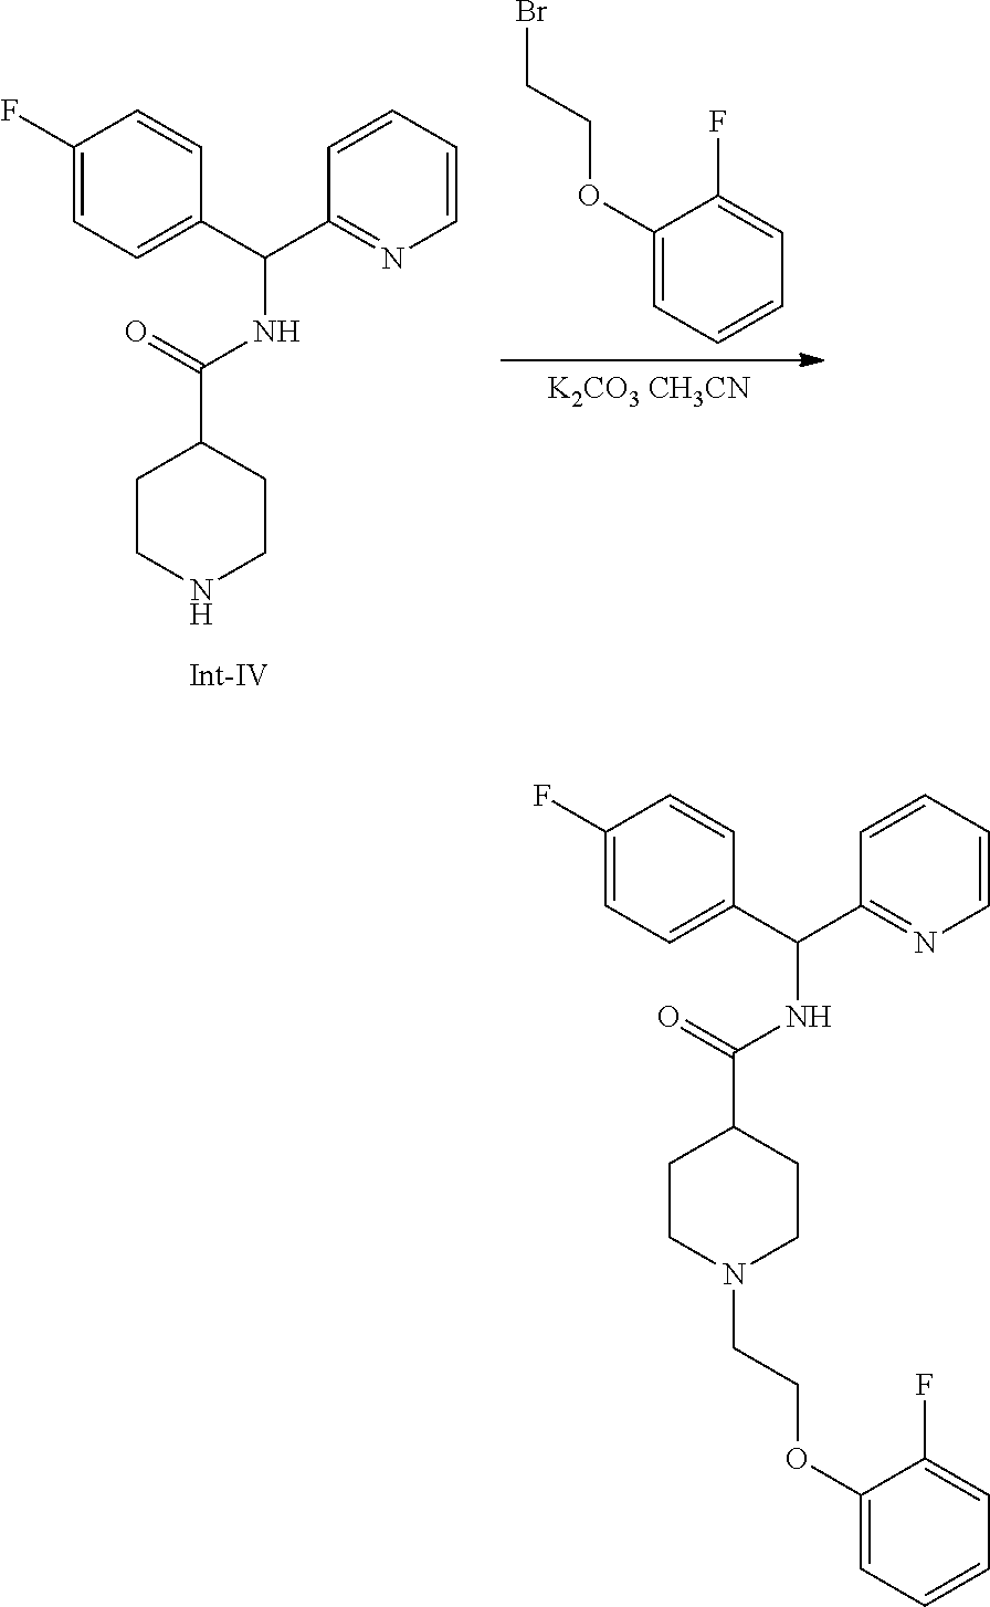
[K2CO3 CH3CN].C1(OCCBr)=CC=CC=C1F.C1CNCCC1C(NC(C1=CC=C(F)C=C1)C1=NC=CC=C1)=O.C1CN(CCOC2=CC=CC=C2F)CCC1C(NC(C1=CC=C(F)C=C1)C1=NC=CC=C1)=O
